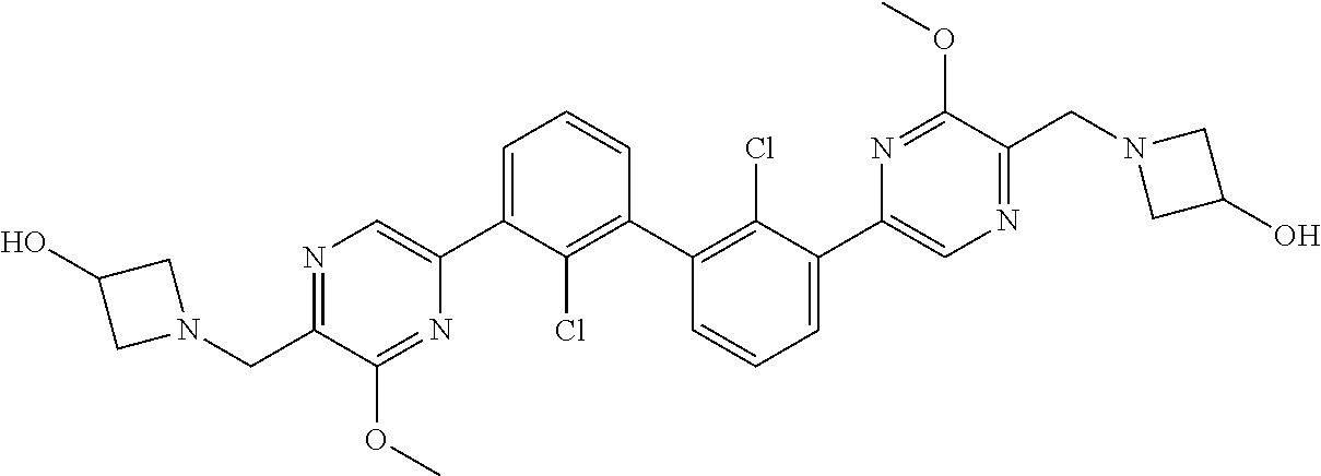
C1C(O)CN1CC1=NC=C(C2=CC=CC(C3=C(Cl)C(C4=CN=C(CN5CC(O)C5)C(OC)=N4)=CC=C3)=C2Cl)N=C1OC
